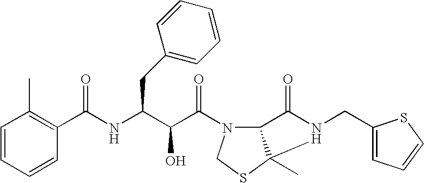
C1=CC=CC(C(NC(C(C(=O)N2C3C(C)(SC2)N(CC2=CC=CS2)C3=O)O)CC2=CC=CC=C2)=O)=C1C
